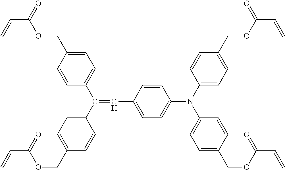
C1=CC(C=C(C2=CC=C(COC(=O)C=C)C=C2)C2=CC=C(COC(C=C)=O)C=C2)=CC=C1N(C1=CC=C(COC(C=C)=O)C=C1)C1=CC=C(COC(=O)C=C)C=C1
